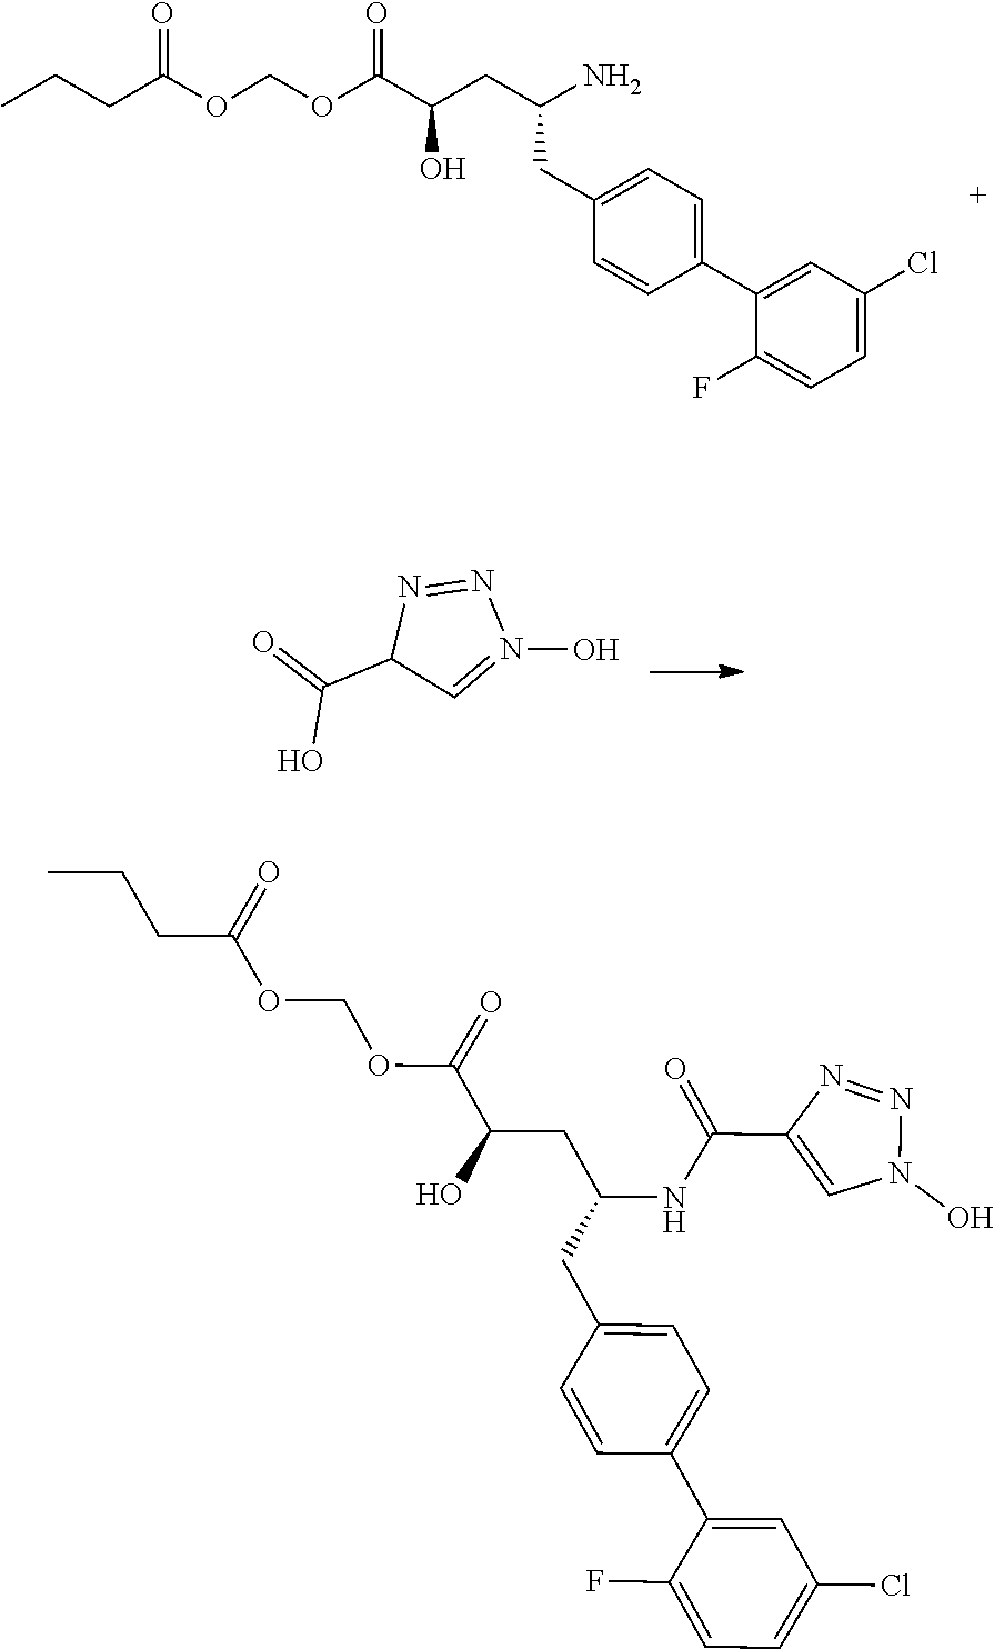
C(OC(C(CC(CC1=CC=C(C2=CC(Cl)=CC=C2F)C=C1)N)O)=O)OC(CCC)=O.OC(C1C=N(O)N=N1)=O.O(C(C(CC(CC1=CC=C(C2=CC(Cl)=CC=C2F)C=C1)NC(C1=CN(O)N=N1)=O)O)=O)COC(CCC)=O
